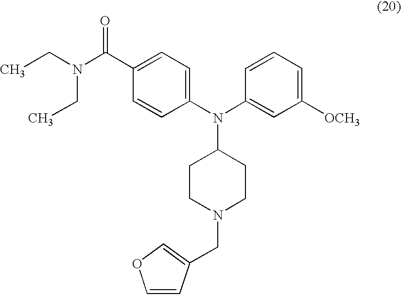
CCN(CC)C(C1=CC=C(N(C2=CC([OCH3])=CC=C2)C2CCN(CC3=COC=C3)CC2)C=C1)=O
